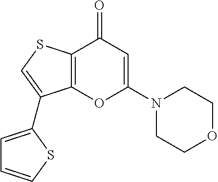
C12=C(SC=C1C1=CC=CS1)C(=O)C=C(N1CCOCC1)O2
